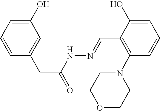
C1(O)=CC=CC(CC(=O)NN=CC2=C(N3CCOCC3)C=CC=C2O)=C1
